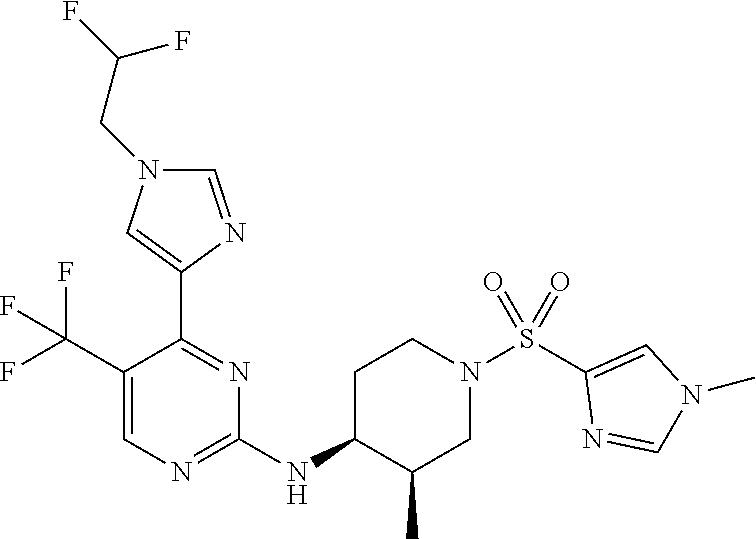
C1(C(F)(F)F)=CN=C(NC2C(C)CN(S(C3=CN(C)C=N3)(=O)=O)CC2)N=C1C1=CN(CC(F)F)C=N1
